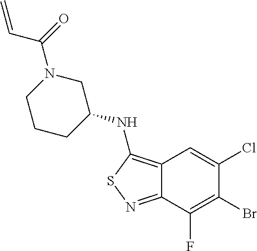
C12=C(NC3CN(C(=O)C=C)CCC3)SN=C1C(F)=C(Br)C(Cl)=C2
